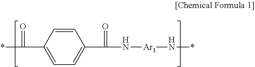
C1=CC(C(*)=O)=CC=C1C(N[Ar1]N*)=O
